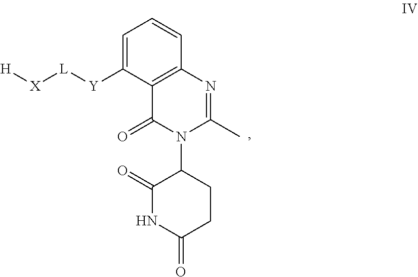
C1=C([Y][L][X][H])C2=C(C=C1)N=C(C)N(C1C(=O)NC(=O)CC1)C2=O
